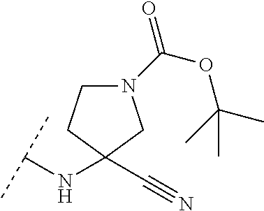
C(NC1(C#N)CN(C(OC(C)(C)C)=O)CC1)(C)C
